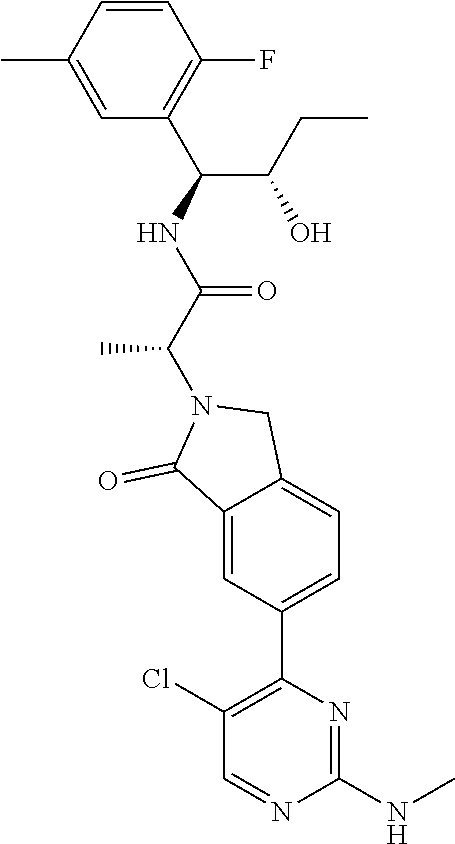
C1=C(C)C=CC(F)=C1C(NC(C(C)N1C(=O)C2=CC(C3=C(Cl)C=NC(NC)=N3)=CC=C2C1)=O)C(O)CC
